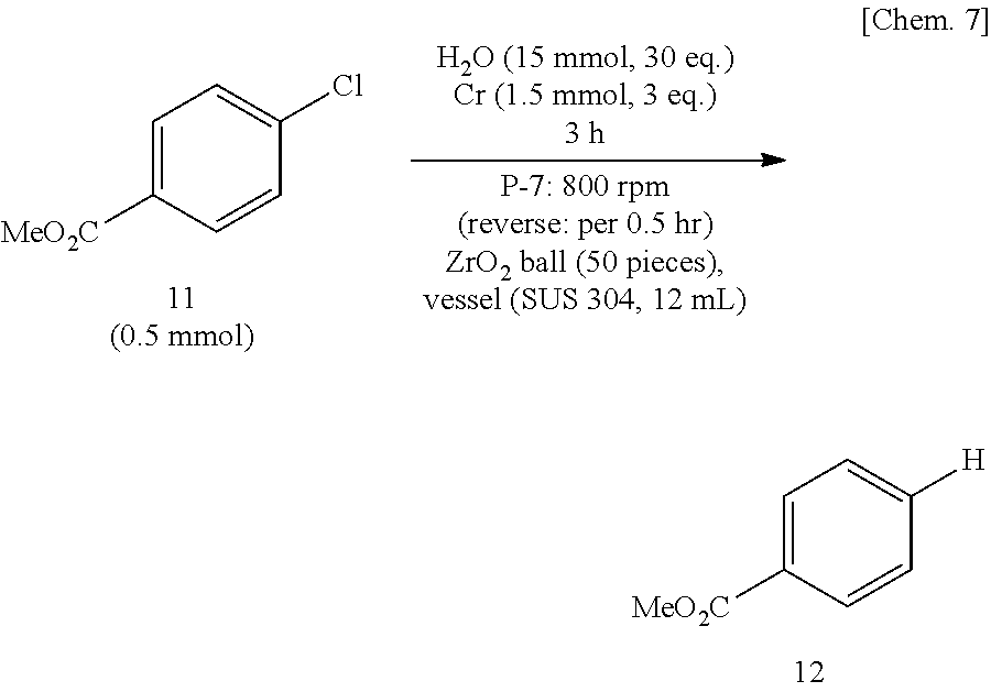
C1=C([MeO2C])C=CC([H])=C1.C1=C([MeO2C])C=CC(Cl)=C1
